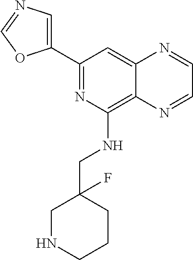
C1(C2=NC(NCC3(F)CNCCC3)=C3C(=C2)N=CC=N3)=CN=CO1
